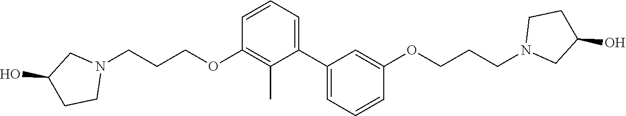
C1=CC=C(C2=CC=CC(OCCCN3CC(O)CC3)=C2)C(C)=C1OCCCN1CC(O)CC1
